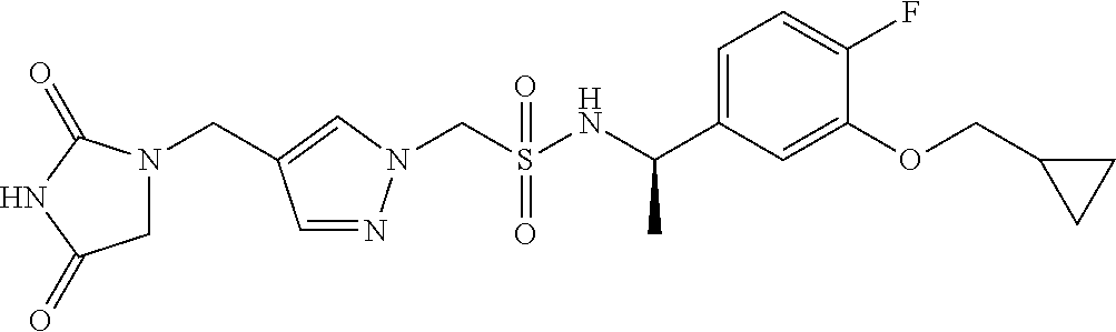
C(S(NC(C1=CC=C(F)C(OCC2CC2)=C1)C)(=O)=O)N1N=CC(CN2CC(=O)NC2=O)=C1
